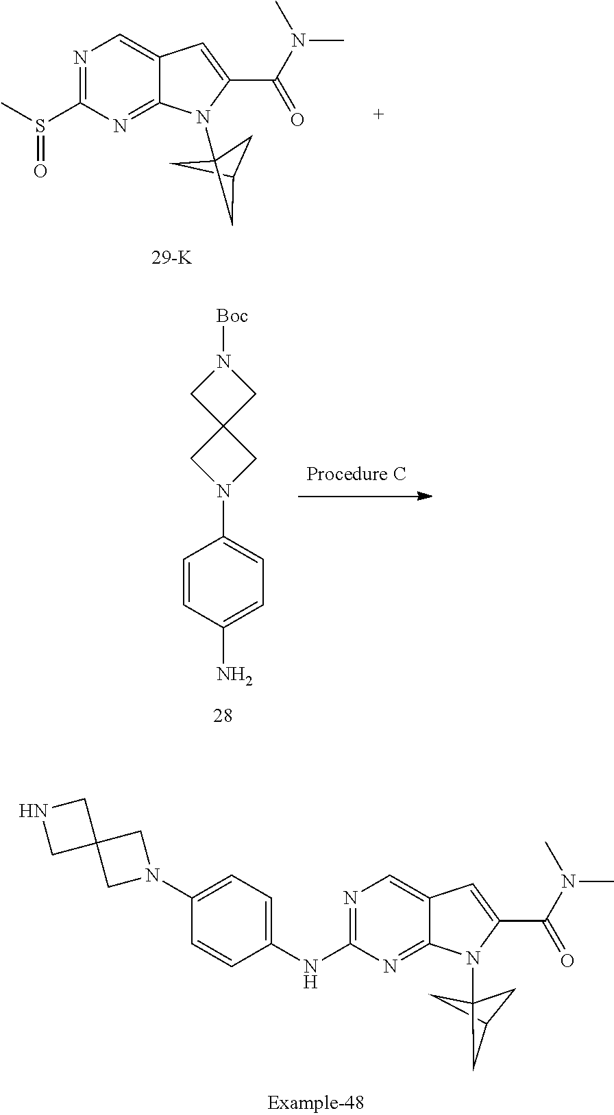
N1=C(S(C)=O)N=C2C(=C1)C=C(C(N(C)C)=O)N2C12CC(C1)C2.C1=C(N)C=CC(N2CC3(C2)CN([Boc])C3)=C1.C1=C(NC2=NC=C3C(=N2)N(C24CC(C2)C4)C(C(N(C)C)=O)=C3)C=CC(N2CC3(C2)CNC3)=C1
